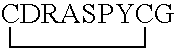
[CDRASPYCG]1CC1
